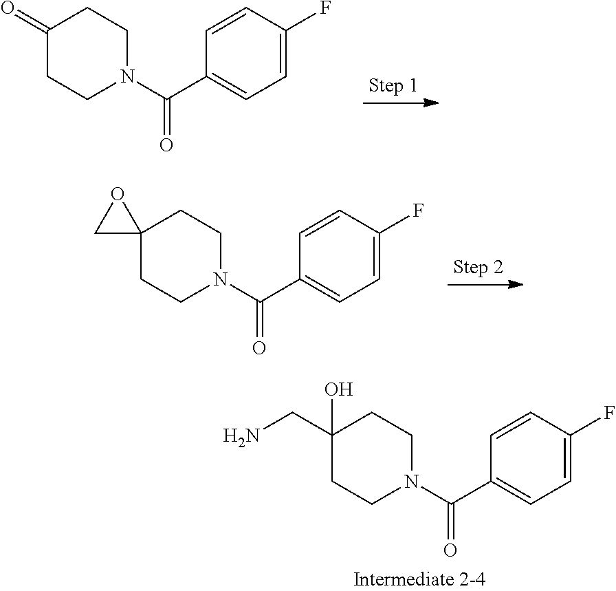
C1(=O)CCN(C(C2=CC=C(F)C=C2)=O)CC1.C12(CCN(C(C3=CC=C(F)C=C3)=O)CC1)OC2.C1(CN)(O)CCN(C(C2=CC=C(F)C=C2)=O)CC1
